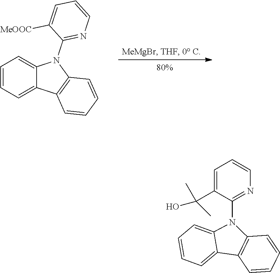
C1=CC=C2C(=C1)N(C1=NC=CC=C1[MeOOC])C1=C2C=CC=C1.C1=CC=C2C(=C1)N(C1=NC=CC=C1C(C)(C)O)C1=C2C=CC=C1
